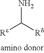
[Re]C([Rd])N
